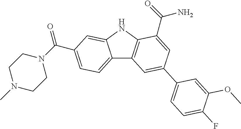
C12=CC=C(C(N3CCN(C)CC3)=O)C=C1NC1=C2C=C(C2=CC=C(F)C(OC)=C2)C=C1C(=O)N
